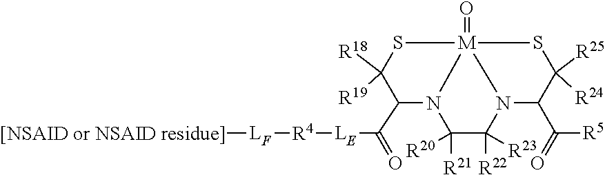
[R21]C1([R20])N2C(C([LE][R4][LF][[NSAID or NSAID residue]])=O)C([R19])([R18])S[M]23(=O)N(C1([R22])[R23])C(C([R5])=O)C([R24])([R25])S3
